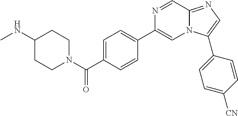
C1=C(C(=O)N2CCC(NC)CC2)C=CC(C2=CN3C(=NC=C3C3=CC=C([CN])C=C3)C=N2)=C1
